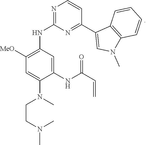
N1=C(NC2=C([MeO])C=C(N(CCN(C)C)C)C(NC(C=C)=O)=C2)N=C(C2=CN(C)C3=C2C=CC=C3)C=C1
